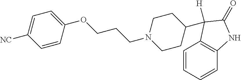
C1=CC=CC2=C1C(C1CCN(CCCOC3=CC=C([NC])C=C3)CC1)([H])C(=O)N2
